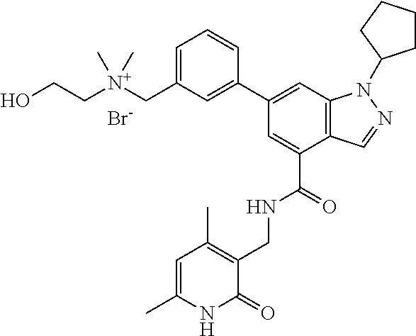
C1(C2=CC(C[N+](CCO)(C)C)=CC=C2)=CC2=C(C(C(=O)NCC3=C(C)C=C(C)NC3=O)=C1)C=NN2C1CCCC1.[Br-]
